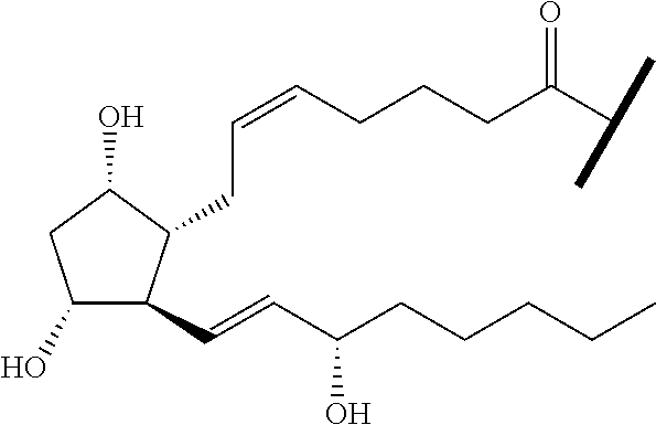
C1(O)C(C=CC(CCCCC)O)C(CC=CCCCC(C(C)C)=O)C(O)C1
